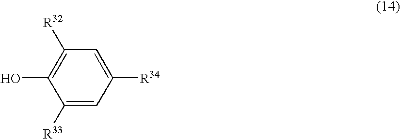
C1=C([R34])C=C([R33])C(O)=C1[R32]
